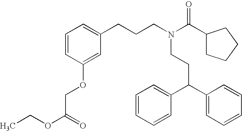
C1(CCCN(C(C2CCCC2)=O)CCC(C2=CC=CC=C2)C2=CC=CC=C2)=CC=CC(OCC(OCC)=O)=C1
